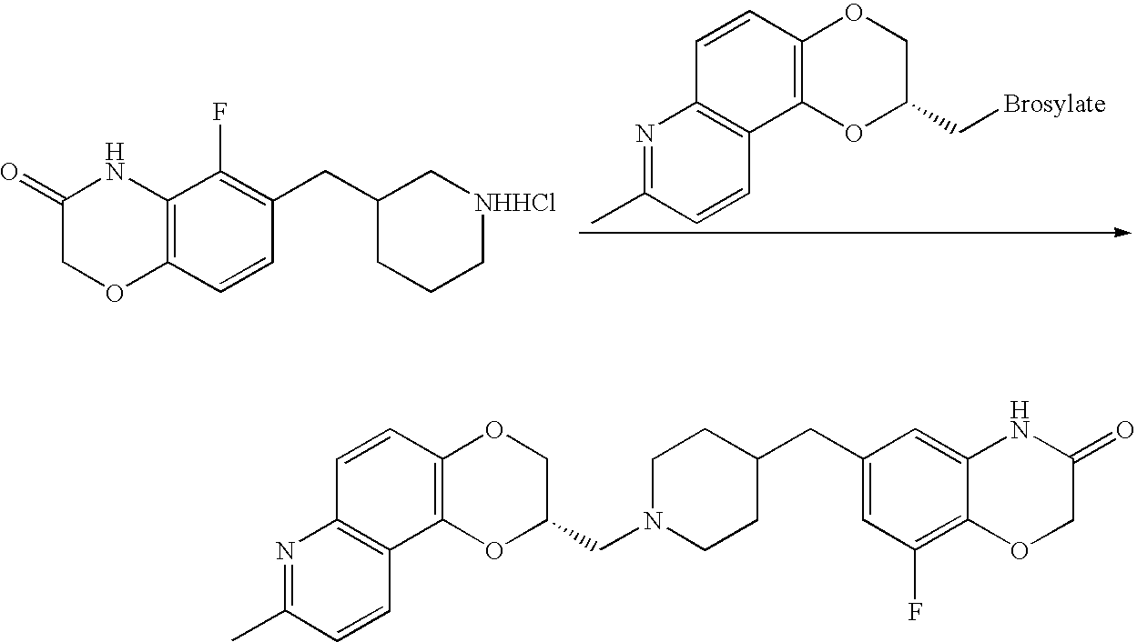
C1(=O)COC2=C(N1)C(F)=C(CC1CCC[NHHCl]C1)C=C2.C1=CC2=C(C3=C1N=C(C)C=C3)OC(C[Brosylate])CO2.C1=CC2=C(C3=C1N=C(C)C=C3)OC(CN1CCC(CC3=CC(F)=C4C(=C3)NC(=O)CO4)CC1)CO2
